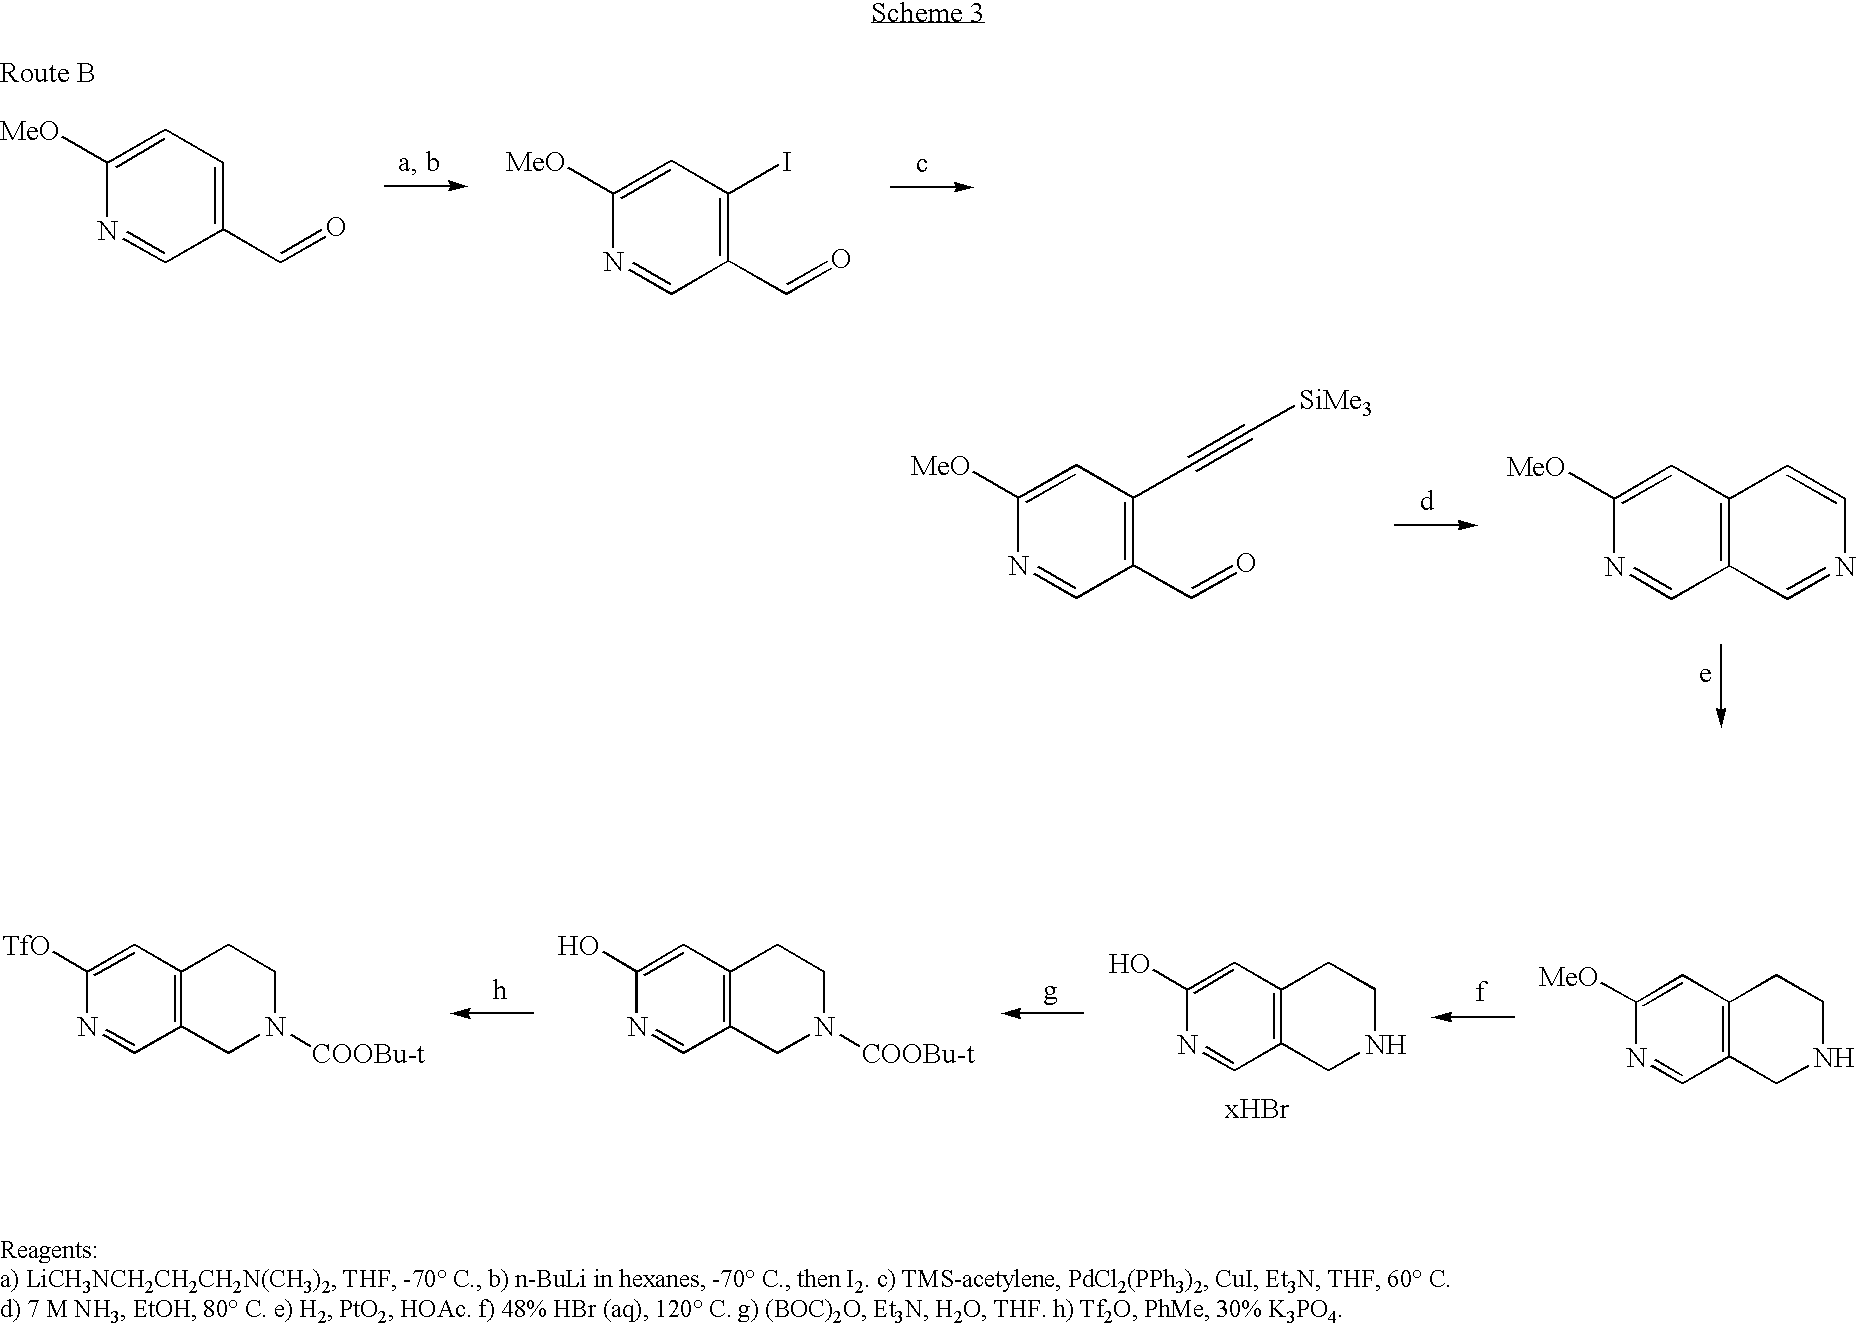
OC1=CC2=C(C=N1)CN([COOBu-t])CC2.OC1=CC2=C(C=N1)CNCC2.[MeO]C1=CC2=C(C=N1)CNCC2.[TfO]C1=CC2=C(C=N1)CN([COOBu-t])CC2.[MeO]C1=CC=C(C=O)C=N1.[MeO]C1=CC(I)=C(C=O)C=N1.[MeO]C1=CC2=C(C=N1)C=NC=C2.[MeO]C1=CC(C#C[SiMe3])=C(C=O)C=N1
